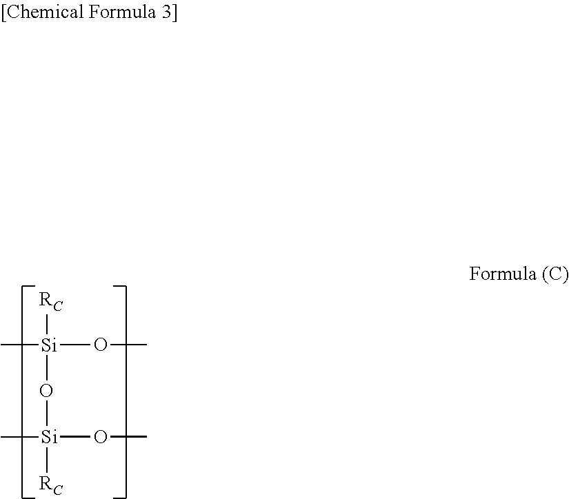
C[Si]([RC])(OC)O[Si]([RC])(OC)C
